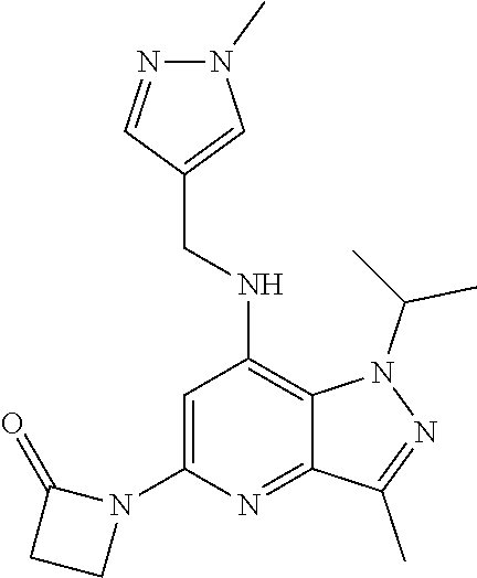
N(C1=C2N(C(C)C)N=C(C)C2=NC(N2C(=O)CC2)=C1)CC1=CN(C)N=C1
